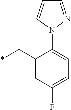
C1(C(*)C)=CC(F)=CC=C1N1N=CC=C1
